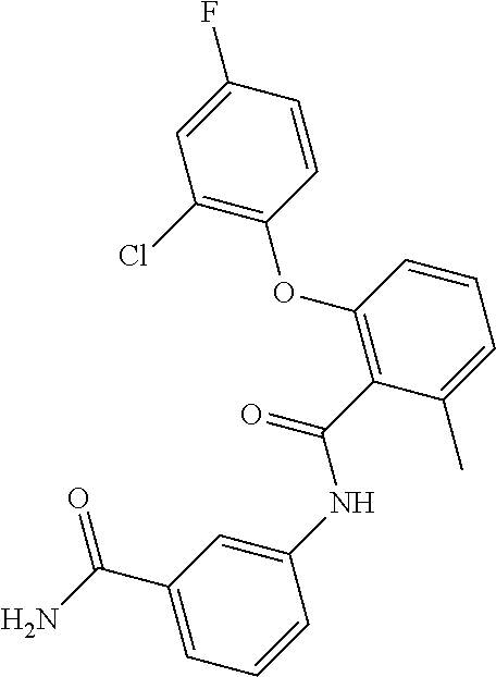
C1(F)=CC(Cl)=C(OC2=C(C(=O)NC3=CC(C(N)=O)=CC=C3)C(C)=CC=C2)C=C1
